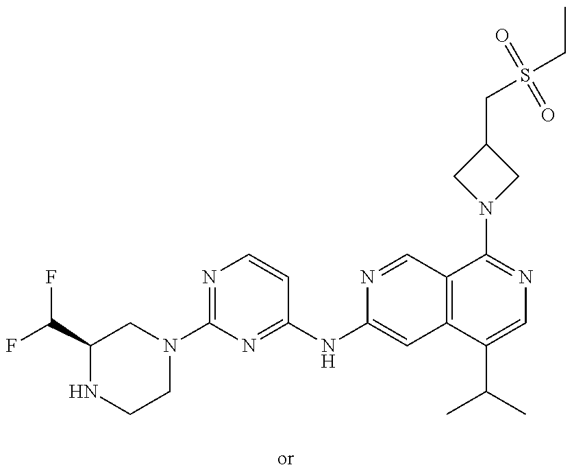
C1(C(F)F)NCCN(C2=NC=CC(NC3=CC4=C(C=N3)C(N3CC(CS(CC)(=O)=O)C3)=NC=C4C(C)C)=N2)C1
